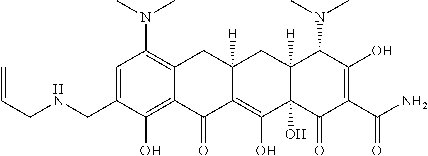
C1=C(CNCC=C)C(O)=C2C(=C1N(C)C)CC1([H])C(=C(O)C3(O)C([H])(C1)C(N(C)C)C(O)=C(C(N)=O)C3=O)C2=O
